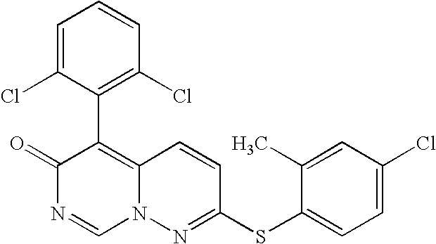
O=C1N=CN2C(=C1C1=C(Cl)C=CC=C1Cl)C=CC(SC1=CC=C(Cl)C=C1C)=N2
